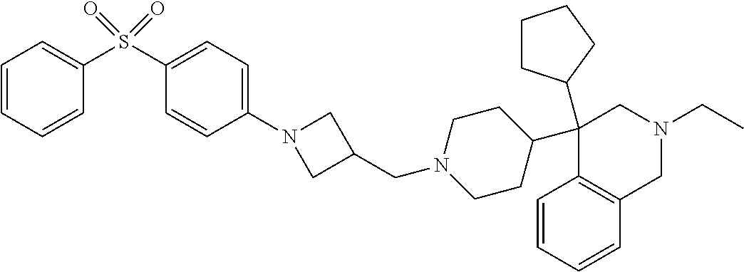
C1(C2CCCC2)(C2CCN(CC3CN(C4=CC=C(S(=O)(=O)C5=CC=CC=C5)C=C4)C3)CC2)C2=C(CN(CC)C1)C=CC=C2
